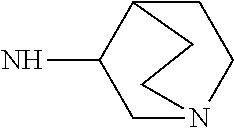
C1C2C(N)CN(C1)CC2
